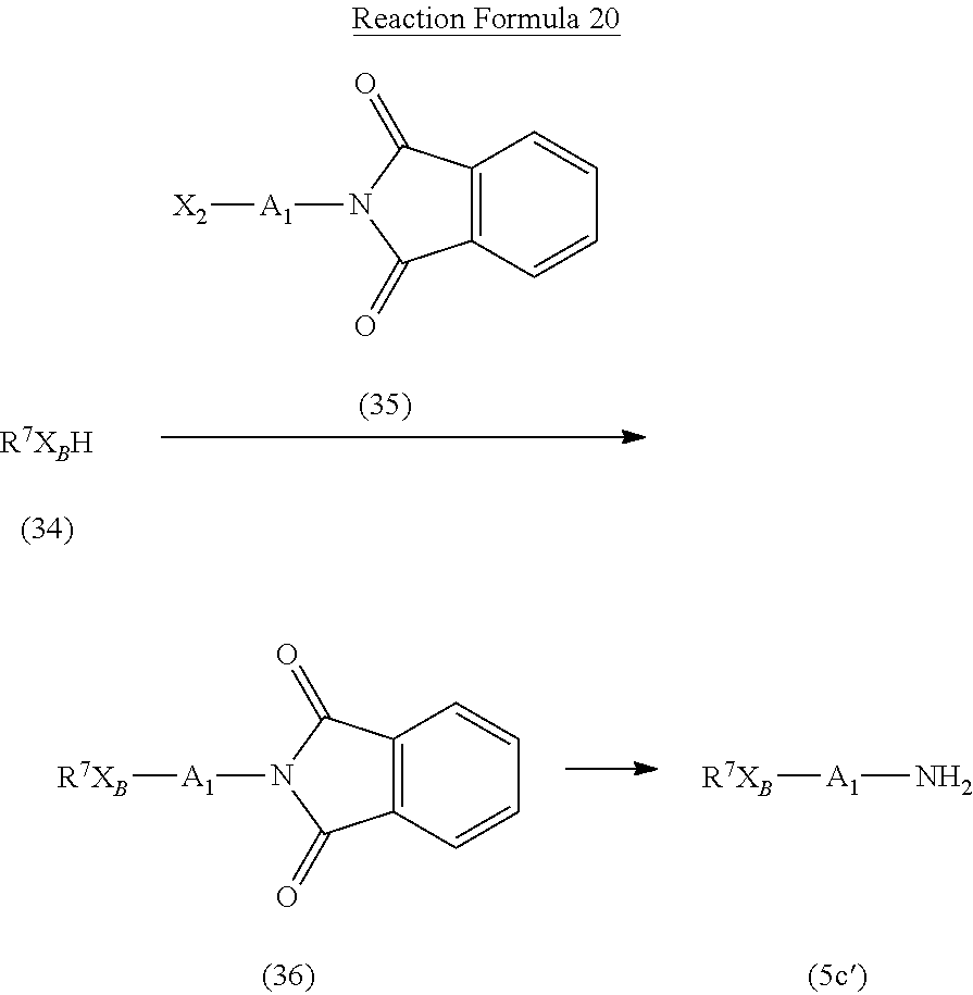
C12=C(C=CC=C1)C(=O)N([A1][X2])C2=O.C12=C(C=CC=C1)C(=O)N([A1][R7XB])C2=O.N[A1][R7XB]
